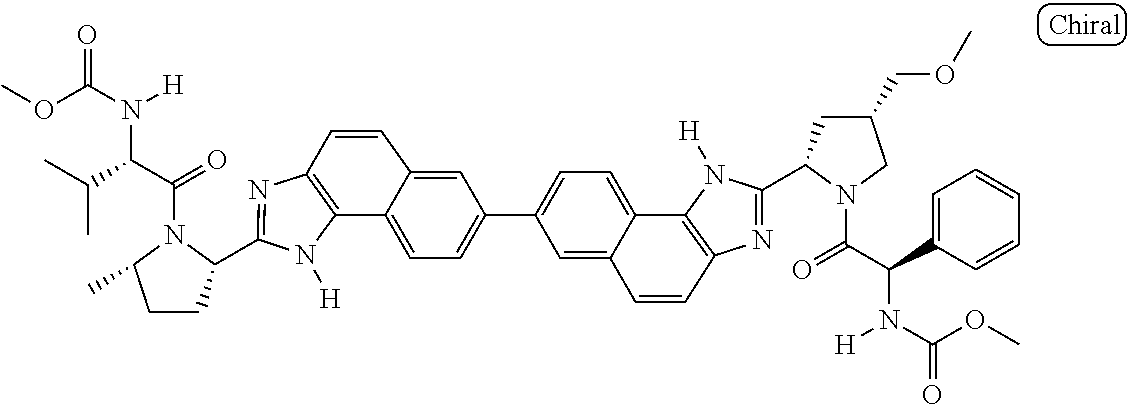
C12=C(N=C(C3CCC(C)N3C(=O)C(C(C)C)N([H])C(OC)=O)N1[H])C=CC1=CC(C3=CC=C4C5=C(N=C(C6CC(COC)CN6C(=O)C(C6=CC=CC=C6)N([H])C(OC)=O)N5[H])C=CC4=C3)=CC=C21
